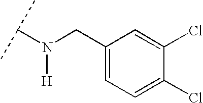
C(N([H])CC1=CC=C(Cl)C(Cl)=C1)(C)C
